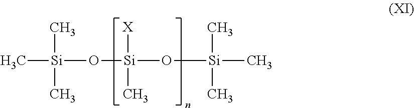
C[Si](O[Si](O[Si](C)(C)C)([X])C)(C)C
